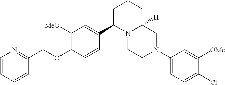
C1([MeO])=C(OCC2=NC=CC=C2)C=CC(C2N3C([H])(CCC2)CN(C2=CC=C(Cl)C([OMe])=C2)CC3)=C1
